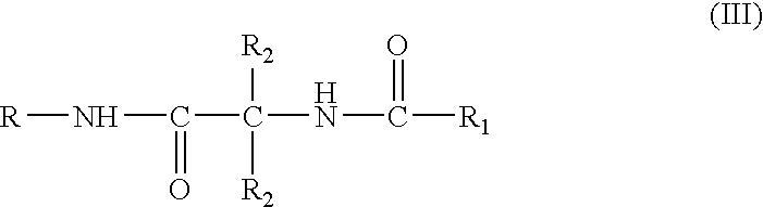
[R]NC(=O)C([R2])([R2])NC(=O)[R1]
